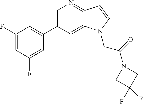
C1=C(C2=CC(F)=CC(F)=C2)C=C2C(=N1)C=CN2CC(=O)N1CC(F)(F)C1
